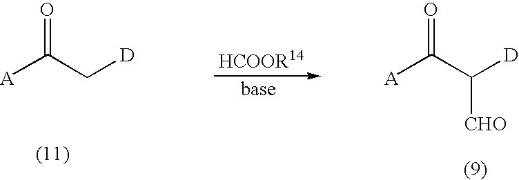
[A]C(C[D])=O.[A]C(C([D])[CHO])=O
